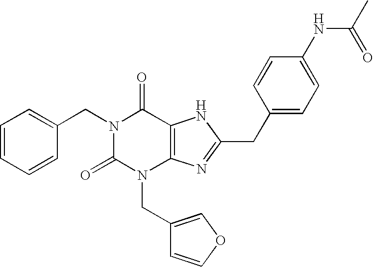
C1=CC=CC(CN2C(=O)N(CC3=COC=C3)C3=C(C2=O)NC(CC2=CC=C(NC(C)=O)C=C2)=N3)=C1
